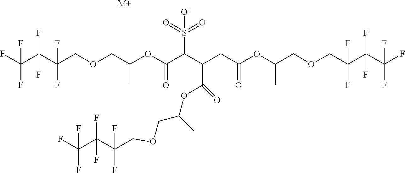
FC(C(C(COCC(OC(C(C(CC(OC(COCC(C(C(F)(F)F)(F)F)(F)F)C)=O)C(OC(COCC(C(C(F)(F)F)(F)F)(F)F)C)=O)S(=O)(=O)[O-])=O)C)(F)F)(F)F)(F)F.[M+]
